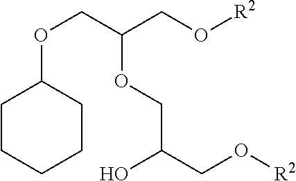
[R2]OCC(COC1CCCCC1)OCC(CO[R2])O
